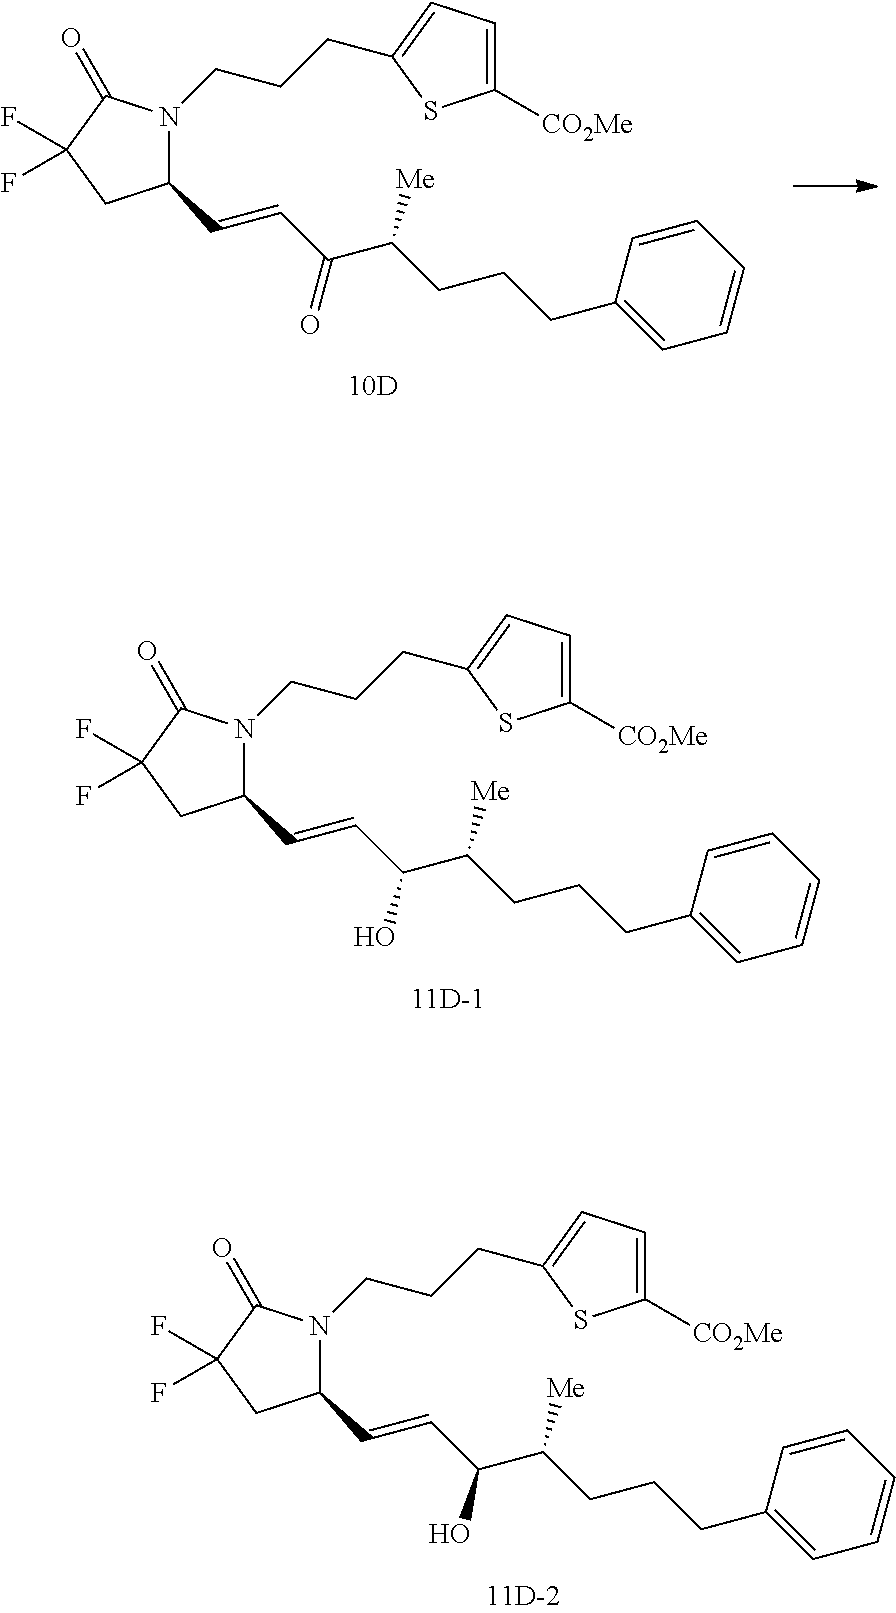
C(CCC1=CC=C([CO2Me])S1)N1C(C=CC(C(CCCC2=CC=CC=C2)[Me])=O)CC(F)(F)C1=O.C(CCC1=CC=C([CO2Me])S1)N1C(C=CC(C(CCCC2=CC=CC=C2)[Me])O)CC(F)(F)C1=O.C(CCC1=CC=C([CO2Me])S1)N1C(C=CC(C(CCCC2=CC=CC=C2)[Me])O)CC(F)(F)C1=O
